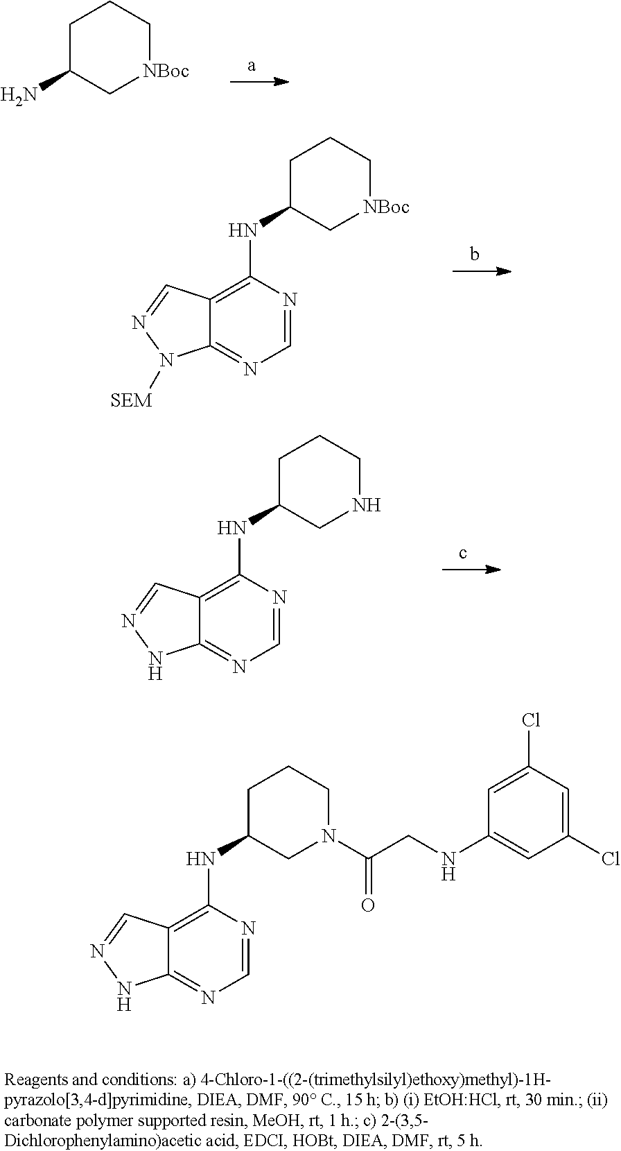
C1=NC(NC2C[NBoc]CCC2)=C2C(=N1)N([SEM])N=C2.C1=NC(NC2CN(C(CNC3=CC(Cl)=CC(Cl)=C3)=O)CCC2)=C2C(=N1)NN=C2.C1=NC(NC2CNCCC2)=C2C(=N1)NN=C2.C1C(N)C[NBoc]CC1
